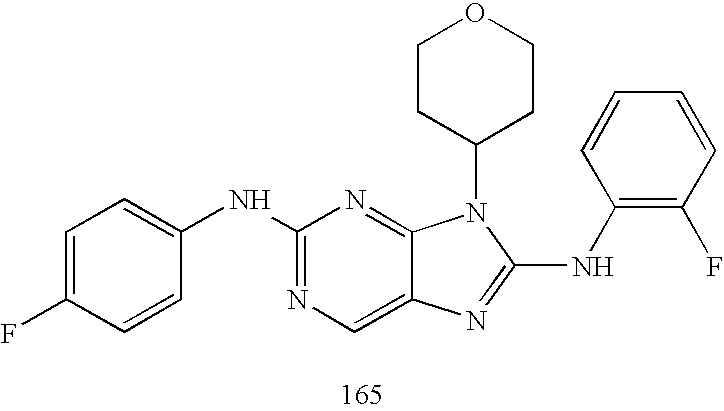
C1(NC2=CC=C(F)C=C2)=NC=C2C(=N1)N(C1CCOCC1)C(NC1=C(F)C=CC=C1)=N2
